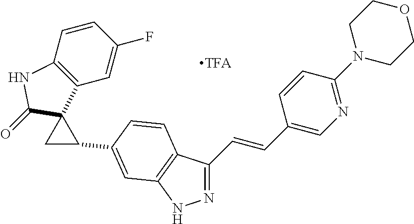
C12=C(C=C(F)C=C1)C1(C(=O)N2)CC1C1=CC2=C(C=C1)C(C=CC1=CN=C(N3CCOCC3)C=C1)=NN2
